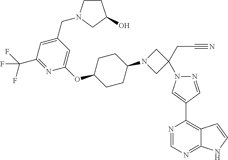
C1=C(CN2CCC(O)C2)C=C(OC2CCC(N3CC(CC#N)(N4N=CC(C5=C6C(=NC=N5)NC=C6)=C4)C3)CC2)N=C1C(F)(F)F
